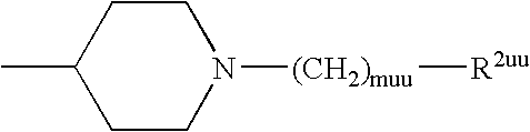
C1CN([(CH2)muu][R2uu])CCC1C
